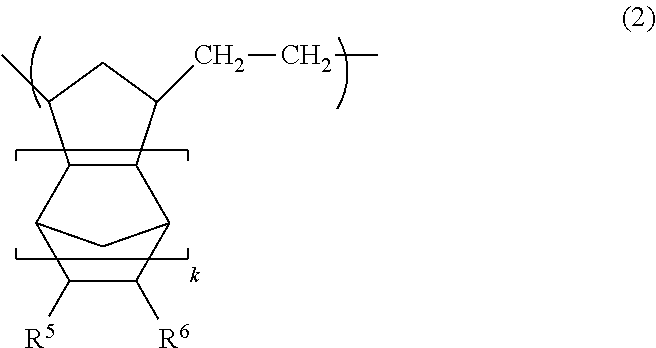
C1([R5])C([R6])C2C3C(C1C2)C(C)CC3CCC
